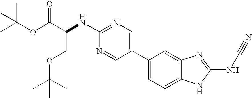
C1(C2=CN=C(NC(C(OC(C)(C)C)=O)COC(C)(C)C)N=C2)=CC=C2C(=C1)N=C(NC#N)N2
